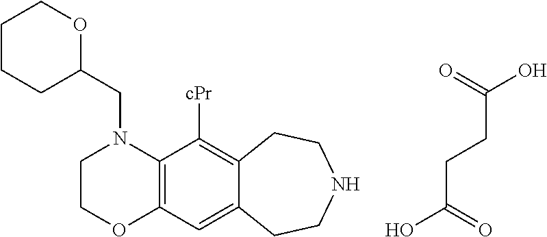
C1COC2=C(N1CC1OCCCC1)C([cPr])=C1C(=C2)CCNCC1.OC(=O)CCC(O)=O
